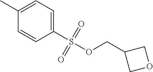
C1(C)=CC=C(S(OCC2COC2)(=O)=O)C=C1
